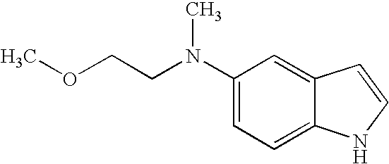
C1(N(CCOC)C)=CC=C2C(=C1)C=CN2
